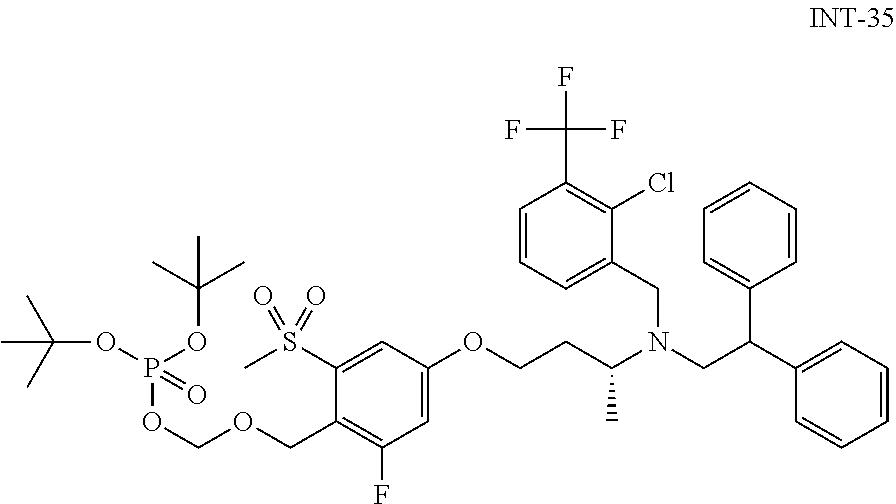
C1=C(OCCC(N(CC(C2=CC=CC=C2)C2=CC=CC=C2)CC2=CC=CC(C(F)(F)F)=C2Cl)C)C=C(S(=O)(=O)C)C(COCOP(OC(C)(C)C)(OC(C)(C)C)=O)=C1F
